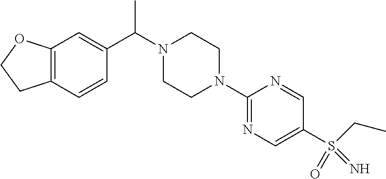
CC(N1CCN(C2=NC=C(S(CC)(=O)=N)C=N2)CC1)C1=CC2=C(C=C1)CCO2
